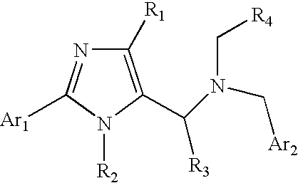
C1([R1])=C(C([R3])N(C[Ar2])C[R4])N([R2])C([Ar1])=N1
